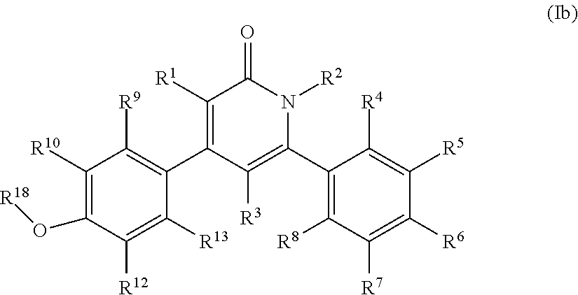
C1([R10])=C(O[R18])C([R12])=C([R13])C(C2=C([R1])C(=O)N([R2])C(C3=C([R8])C([R7])=C([R6])C([R5])=C3[R4])=C2[R3])=C1[R9]
